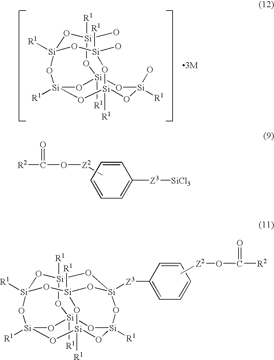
[Si]1([R1])(O)O[Si]2([R1])O[Si]3([R1])O[Si]([R1])(O1)O[Si]([R1])(O)O[Si]([R1])(O[Si](O)([R1])O2)O3.C1([Z3][SiCl3])=CC=CC=C1.C[Z2]OC([R2])=O.C([R2])(=O)O[Z2]C.[Si]12([R1])O[Si]3([R1])O[Si]4([R1])O[Si]([R1])(O1)O[Si]1([R1])O[Si]([R1])(O[Si]([R1])(O3)O[Si]([Z3]C3=CC=CC=C3)(O2)O1)O4
